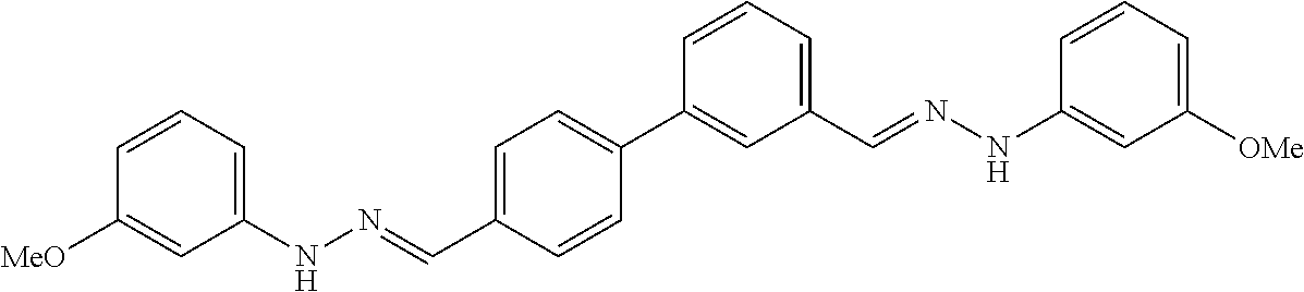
C1(NN=CC2=CC=C(C3=CC(C=NNC4=CC([OMe])=CC=C4)=CC=C3)C=C2)=CC=CC([MeO])=C1
